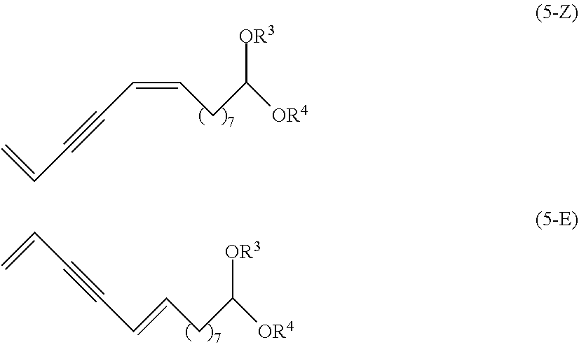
C(=CC#CC=C)CC([OR3])[OR4].C(CC([OR3])[OR4])=CC#CC=C
